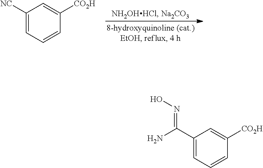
C1([NC])=CC=CC([CO2H])=C1.C1(C(N)=NO)=CC=CC([CO2H])=C1
